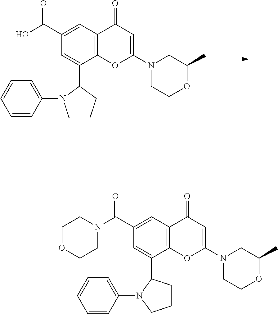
N1(C2=CC(=O)C3=C(O2)C(C2N(C4=CC=CC=C4)CCC2)=CC(C(O)=O)=C3)CCOC(C)C1.N1(C2=CC(=O)C3=C(O2)C(C2CCCN2C2=CC=CC=C2)=CC(C(N2CCOCC2)=O)=C3)CCOC(C)C1
